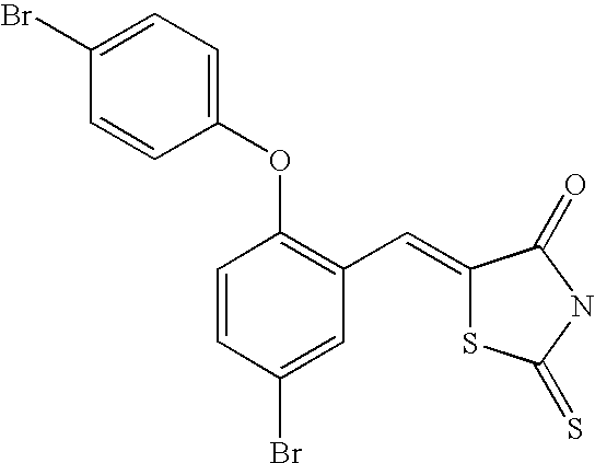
C1=CC(Br)=CC(C=C2SC(=S)NC2=O)=C1OC1=CC=C(Br)C=C1
